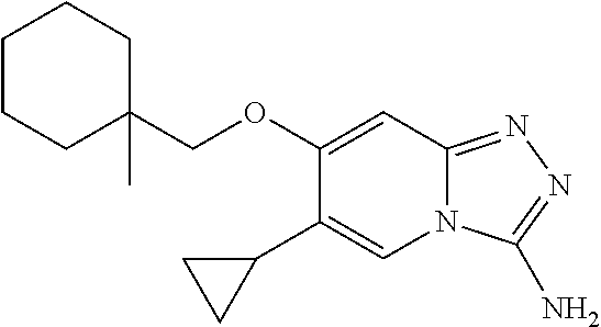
C1CCC(COC2=CC3=NN=C(N)N3C=C2C2CC2)(C)CC1
